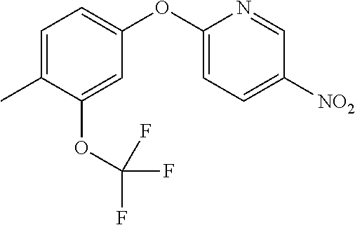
C1=C(OC2=CC=C([NO2])C=N2)C=C(OC(F)(F)F)C(C)=C1
